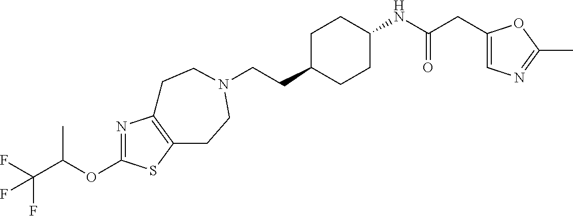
C(CC1CCC(NC(CC2=CN=C(C)O2)=O)CC1)N1CCC2=C(N=C(OC(C(F)(F)F)C)S2)CC1
